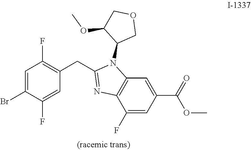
C12=C(N(C3C(OC)COC3)C(CC3=C(F)C=C(Br)C(F)=C3)=N1)C=C(C(=O)OC)C=C2F
